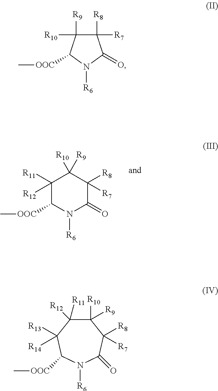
C1([R11])([R12])C([OOC]C)N([R6])C(=O)C([R8])([R7])C1([R10])[R9].C1([R8])([R7])C([R9])([R10])C([OOC]C)N([R6])C1=O.C1([R10])([R9])C([R11])([R12])C([R13])([R14])C([OOC]C)N([R6])C(=O)C1([R8])[R7]
